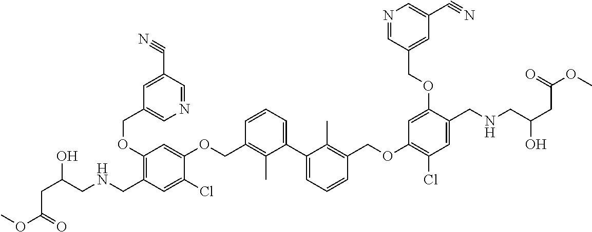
C1(OCC2=CN=CC(C#N)=C2)=C(CNCC(CC(OC)=O)O)C=C(Cl)C(OCC2=C(C)C(C3=CC=CC(COC4=C(Cl)C=C(CNCC(CC(OC)=O)O)C(OCC5=CC(C#N)=CN=C5)=C4)=C3C)=CC=C2)=C1
